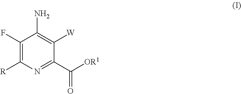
C1([R])=C(F)C(N)=C([W])C(C([OR1])=O)=N1
